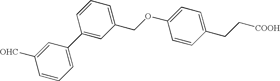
C1(CC[COOH])=CC=C(OCC2=CC=CC(C3=CC=CC([OHC])=C3)=C2)C=C1
